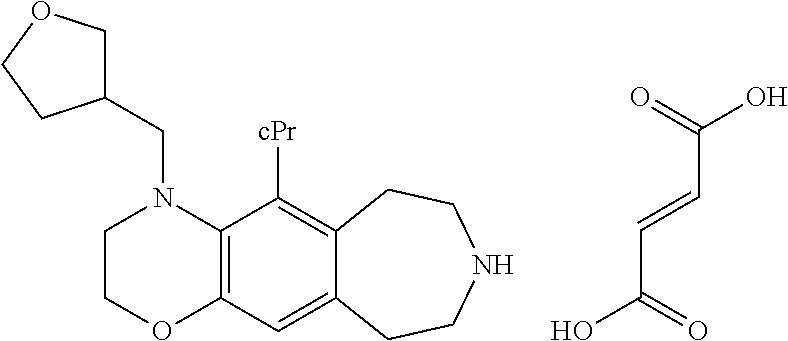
O=C(O)C=CC(=O)O.C1COC2=C(N1CC1COCC1)C([cPr])=C1C(=C2)CCNCC1
